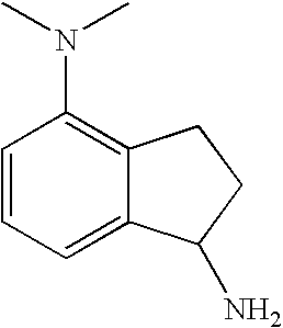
C1=CC=C2C(=C1N(C)C)CCC2N
